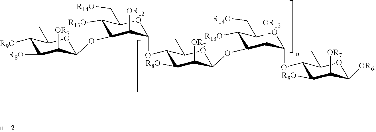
C1(OC2C([OR12])C(OC3C([OR7])C([R8O])C([R9O])C(C)O3)C([R13O])C(C[R14O])O2)C([R8O])C([OR7])C(OC2C([R13O])C(C[R14O])OC(OC3C([R8O])C([OR7])C([OR6])OC3C)C2[OR12])OC1C
